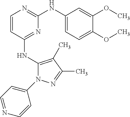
N(C1=NC(NC2=CC=C(OC)C(OC)=C2)=NC=C1)C1=C(C)C(C)=NN1C1=CC=NC=C1
